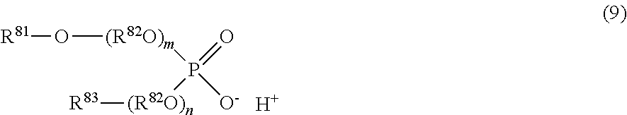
[R81]O[(R82O)m]P(=O)([(R82O)n][R83])[O-].[H]
